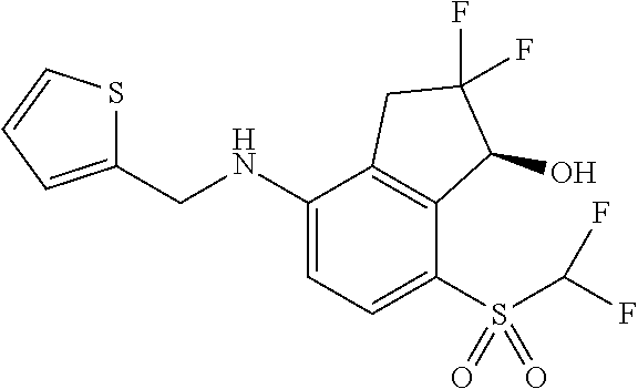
N(C1=CC=C(S(C(F)F)(=O)=O)C2=C1CC(F)(F)C2O)CC1=CC=CS1
